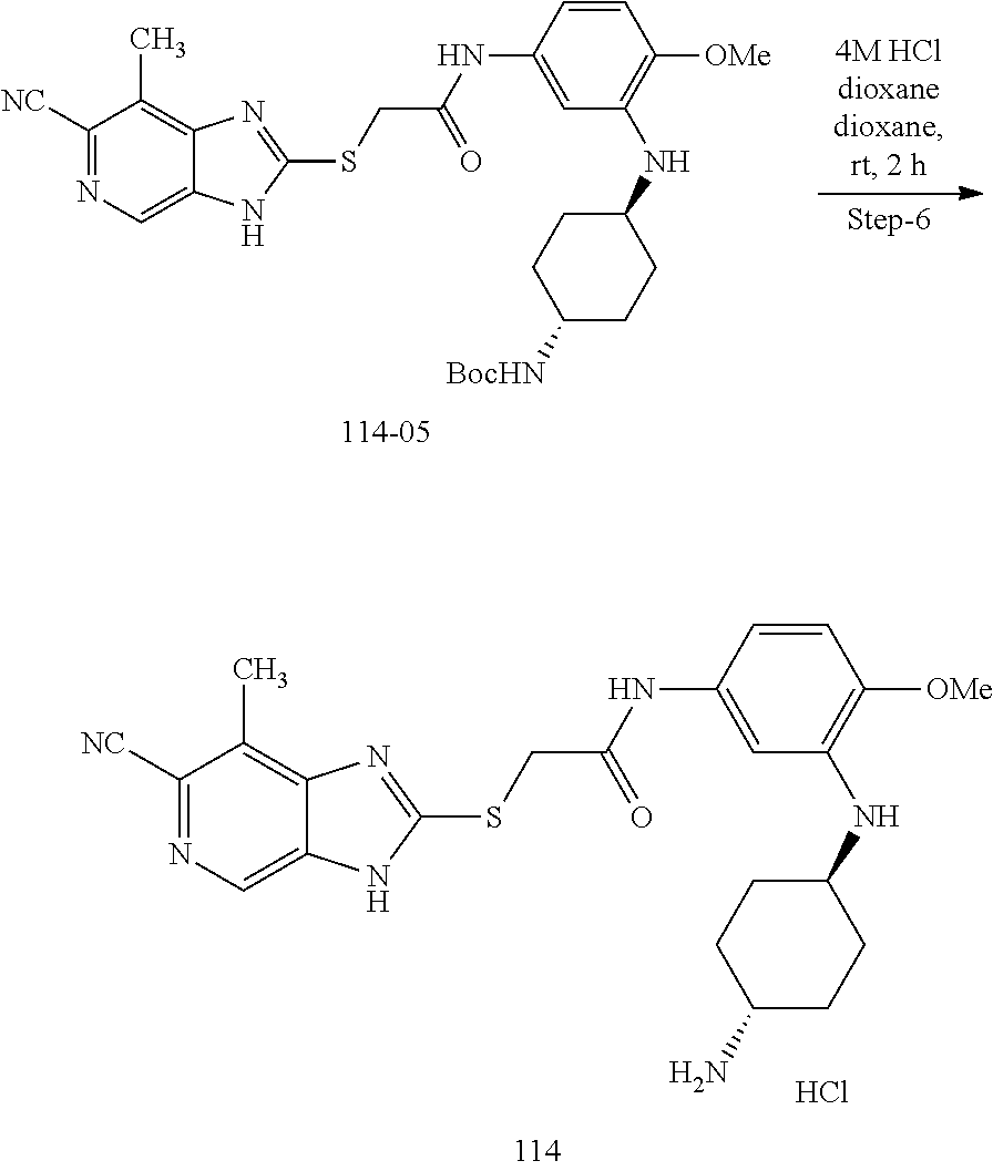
C1=CC(NC(CSC2=NC3=C(C)C([NC])=NC=C3N2)=O)=CC(NC2CCC(N)CC2)=C1[OMe].Cl.C1=CC(NC(CSC2=NC3=C(C)C([NC])=NC=C3N2)=O)=CC(NC2CCC([BocHN])CC2)=C1[OMe]
